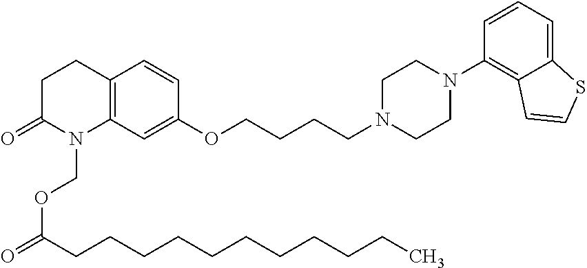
C12=C(C=C(OCCCCN3CCN(C4=C5C(=CC=C4)SC=C5)CC3)C=C1)N(COC(CCCCCCCCCCC)=O)C(=O)CC2
